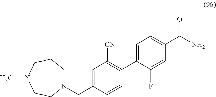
N1(CC2=CC([CN])=C(C3=CC=C(C(N)=O)C=C3F)C=C2)CCCN(C)CC1
